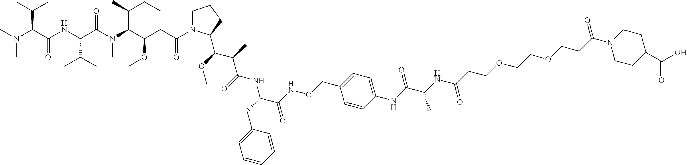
C1=C(CC(NC(C(C)C(OC)C2N(C(CC(C(N(C(C(NC(C(N(C)C)C(C)C)=O)C(C)C)=O)C)C(C)CC)OC)=O)CCC2)=O)C(NOCC2=CC=C(NC(C(NC(CCOCCOCCC(N3CCC(C(O)=O)CC3)=O)=O)C)=O)C=C2)=O)C=CC=C1
